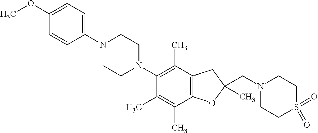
C1(OC)=CC=C(N2CCN(C3=C(C)C4=C(C(C)=C3C)OC(CN3CCS(=O)(=O)CC3)(C)C4)CC2)C=C1
